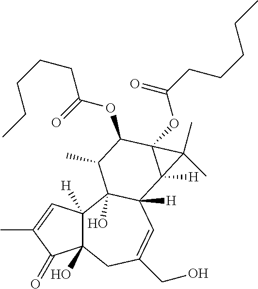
C12(O)C([H])(C=C(C)C1=O)C1(O)C([H])(C=C(CO)C2)C2([H])C(OC(CCCCC)=O)(C(OC(CCCCC)=O)C1C)C2(C)C
